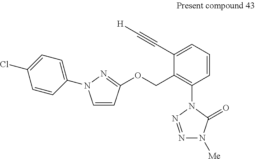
C1=CC=C(C#C[H])C(COC2=NN(C3=CC=C(Cl)C=C3)C=C2)=C1N1N=NN([Me])C1=O
